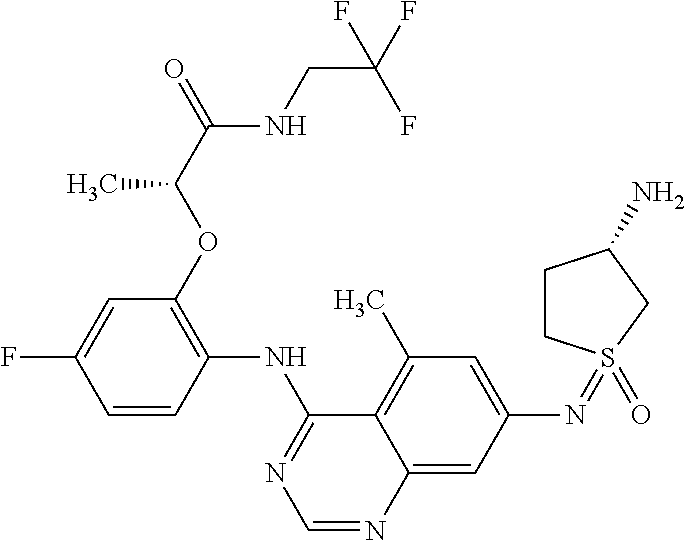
C1=CC(NC2=NC=NC3=CC(N=S4(=O)CCC(N)C4)=CC(C)=C23)=C(OC(C)C(NCC(F)(F)F)=O)C=C1F
